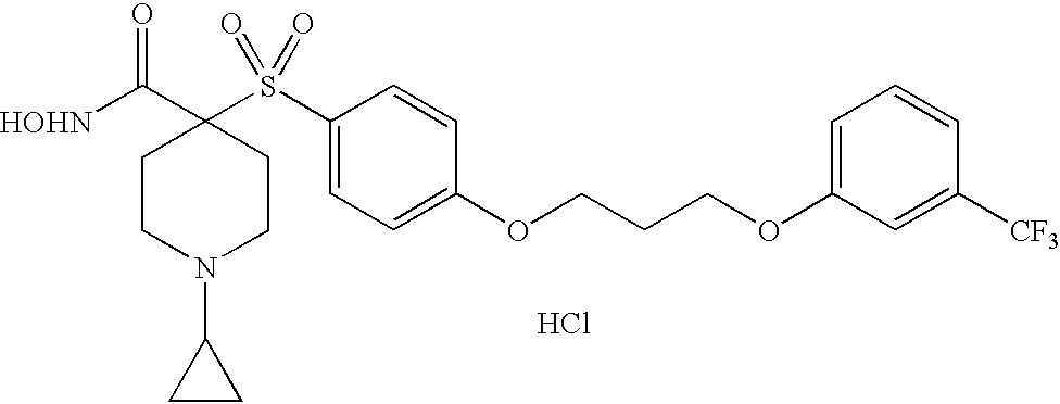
[HOHN]C(C1(S(C2=CC=C(OCCCOC3=CC=CC([CF3])=C3)C=C2)(=O)=O)CCN(C2CC2)CC1)=O.Cl
